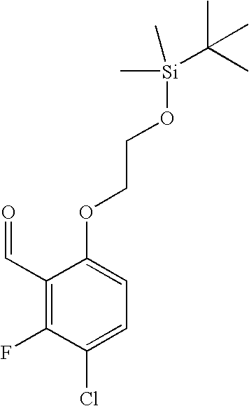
C1(C=O)=C(F)C(Cl)=CC=C1OCCO[Si](C(C)(C)C)(C)C
